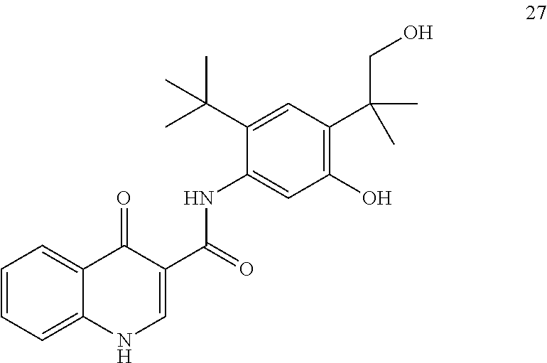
C(C1=CNC2=CC=CC=C2C1=O)(=O)NC1=CC(O)=C(C(C)(CO)C)C=C1C(C)(C)C
